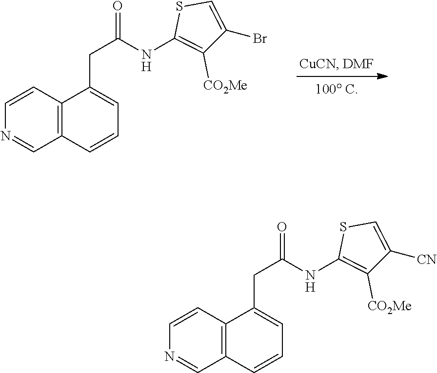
C12=C(C=CN=C1)C(CC(=O)NC1=C([CO2Me])C(Br)=CS1)=CC=C2.C12=C(C=CN=C1)C(CC(=O)NC1=C([CO2Me])C([CN])=CS1)=CC=C2
